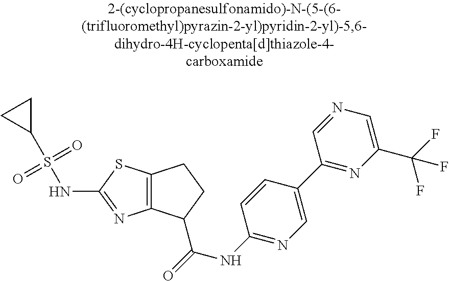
C12=C(SC(NS(C3CC3)(=O)=O)=N1)CCC2C(NC1=NC=C(C2=NC(C(F)(F)F)=CN=C2)C=C1)=O
